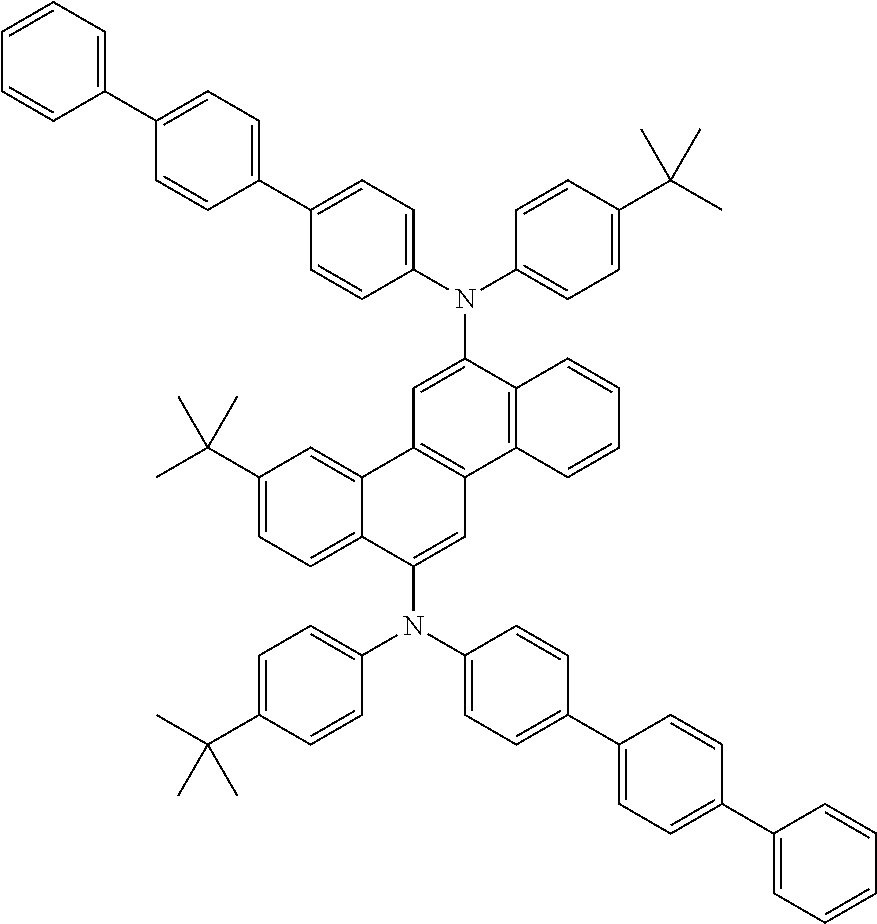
C1=C(N(C2=CC=C(C3=CC=C(C4=CC=CC=C4)C=C3)C=C2)C2=CC=C(C(C)(C)C)C=C2)C2=C(C3=C1C1=CC(C(C)(C)C)=CC=C1C(N(C1=CC=C(C4=CC=C(C5=CC=CC=C5)C=C4)C=C1)C1=CC=C(C(C)(C)C)C=C1)=C3)C=CC=C2
